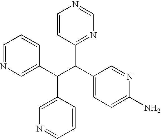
C1=NC=C(C(C(C2=CC=C(N)N=C2)C2=NC=NC=C2)C2=CN=CC=C2)C=C1
